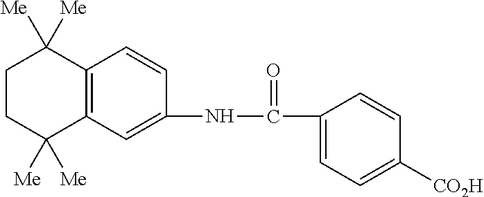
C12=C(C=C(NC(C3=CC=C([CO2H])C=C3)=O)C=C1)C([Me])([Me])CCC2([Me])[Me]
